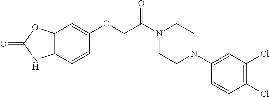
C1=CC(OCC(N2CCN(C3=CC(Cl)=C(Cl)C=C3)CC2)=O)=CC2=C1NC(=O)O2
